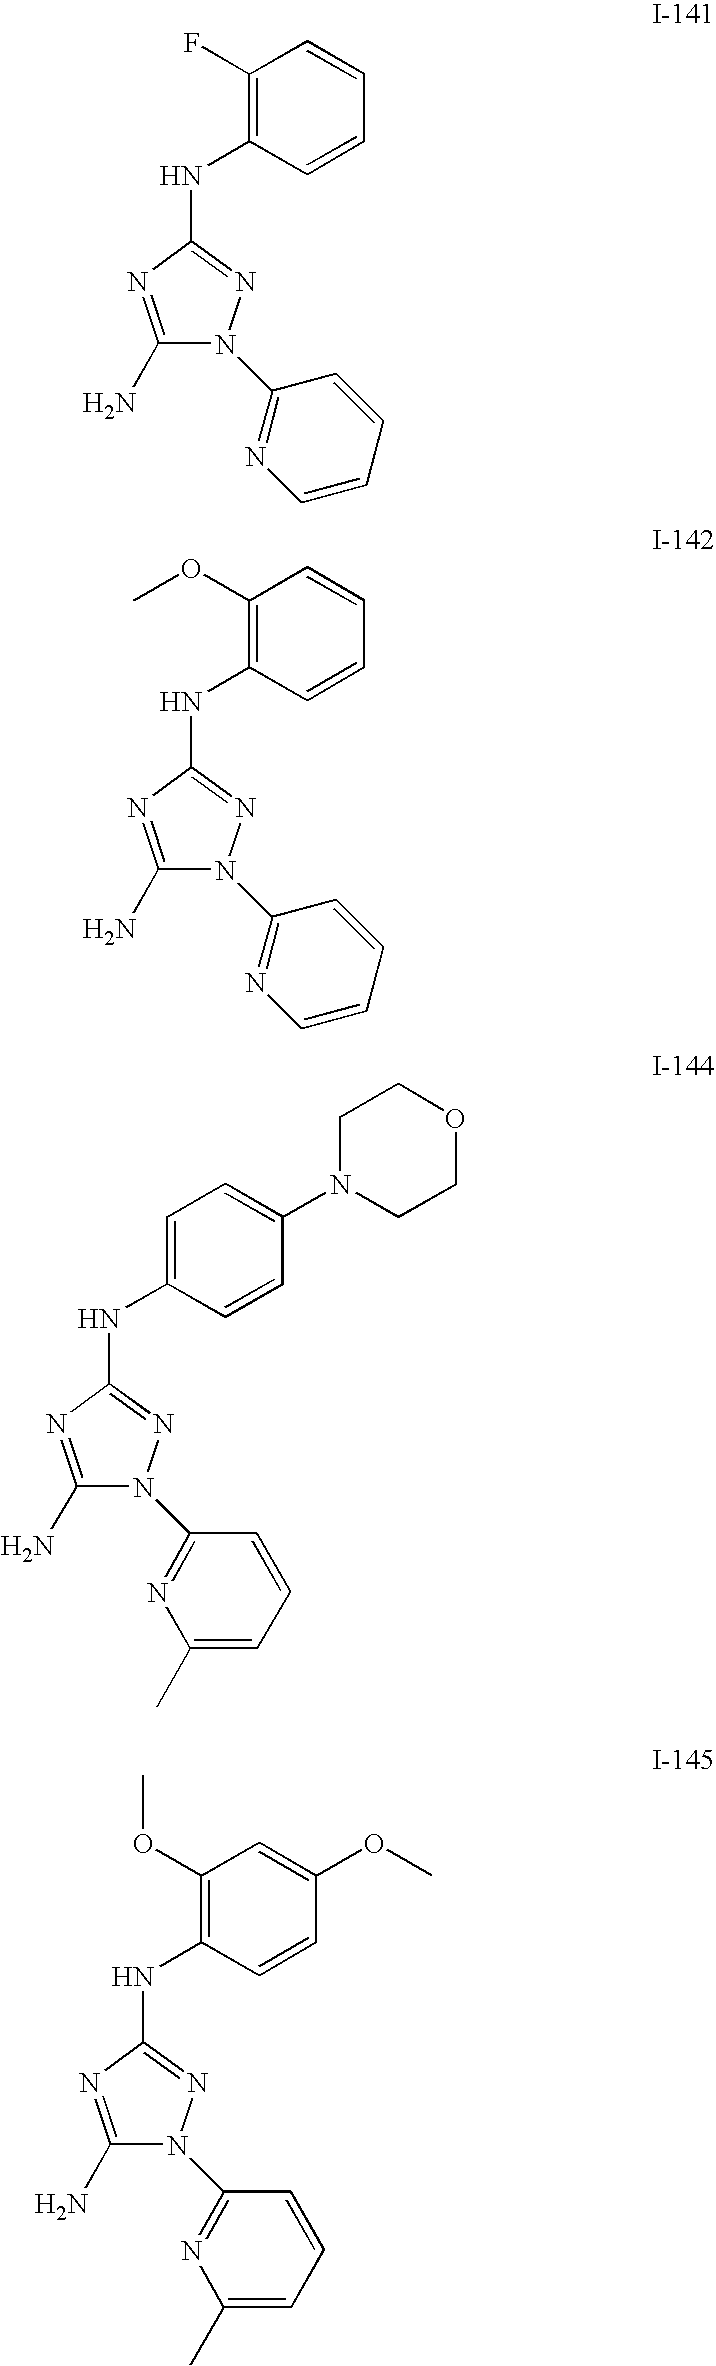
C1(N)=NC(NC2=C(F)C=CC=C2)=NN1C1=NC=CC=C1.C1(N)=NC(NC2=C(OC)C=CC=C2)=NN1C1=NC=CC=C1.C1(N)=NC(NC2=CC=C(N3CCOCC3)C=C2)=NN1C1=NC(C)=CC=C1.C1(N)=NC(NC2=C(OC)C=C(OC)C=C2)=NN1C1=NC(C)=CC=C1
